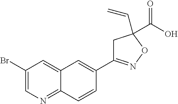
C1(Br)=CN=C2C(=C1)C=C(C1=NOC(C=C)(C(O)=O)C1)C=C2
